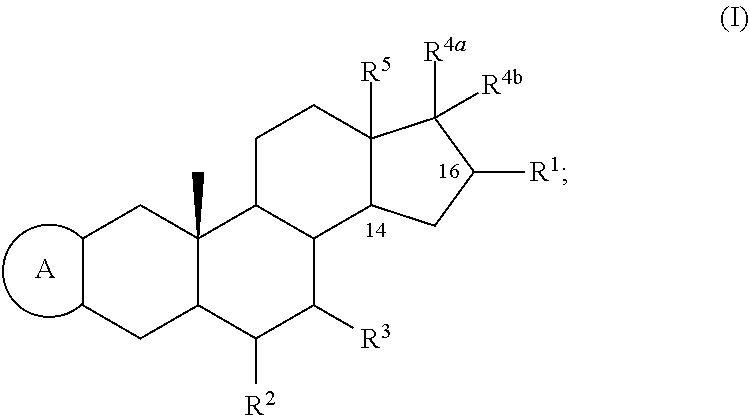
[A].C1CCC2C(C)(C1)C1C(C([R3])C2[R2])C2C([R5])(CC1)C([R4a])([R4b])C([R1])C2
